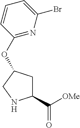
C1(OC2CC(C([OMe])=O)NC2)=NC(Br)=CC=C1
